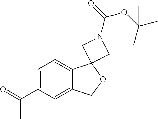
C1=C(C(=O)C)C=C2C(=C1)C1(OC2)CN(C(=O)OC(C)(C)C)C1
